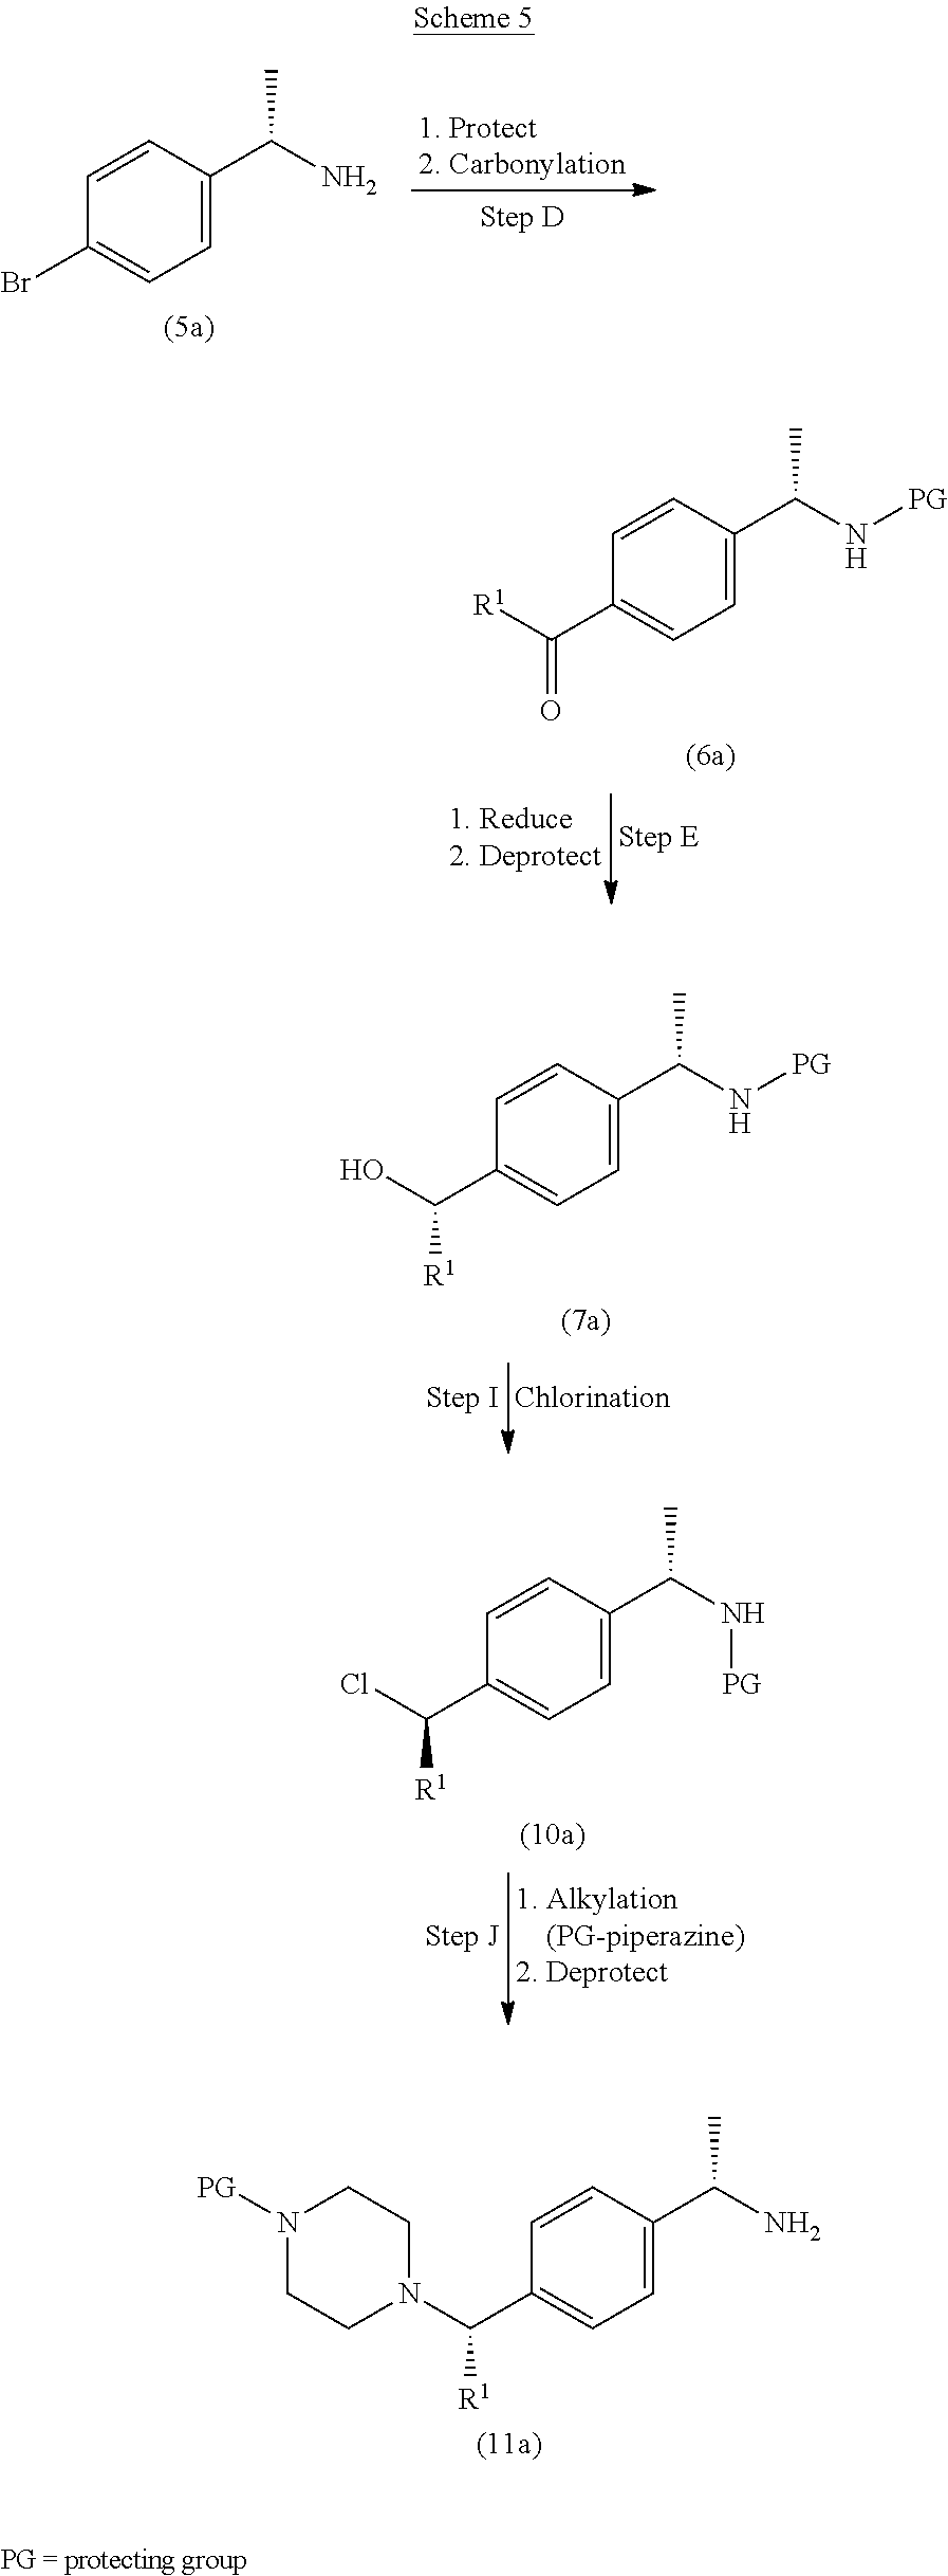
C(C1=CC=C(C(N[PG])C)C=C1)(O)[R1].BrC1=CC=C(C(N)C)C=C1.C(C1=CC=C(C(N[PG])C)C=C1)([R1])=O.C(C1=CC=C(C(N[PG])C)C=C1)(Cl)[R1].C(C1=CC=C(C(N)C)C=C1)(N1CCN([PG])CC1)[R1]
